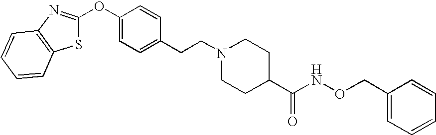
O(C1=CC=C(CCN2CCC(C(NOCC3=CC=CC=C3)=O)CC2)C=C1)C1=NC2=C(S1)C=CC=C2
